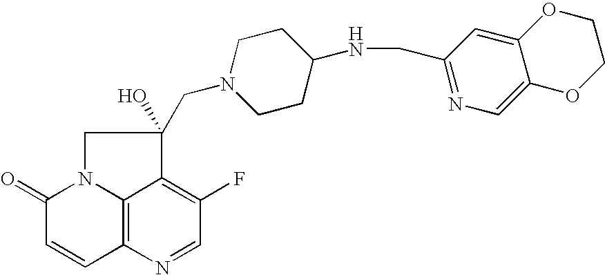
C12=C3N=CC(F)=C1C(O)(CN1CCC(NCC4=NC=C5C(=C4)OCCO5)CC1)CN2C(=O)C=C3
